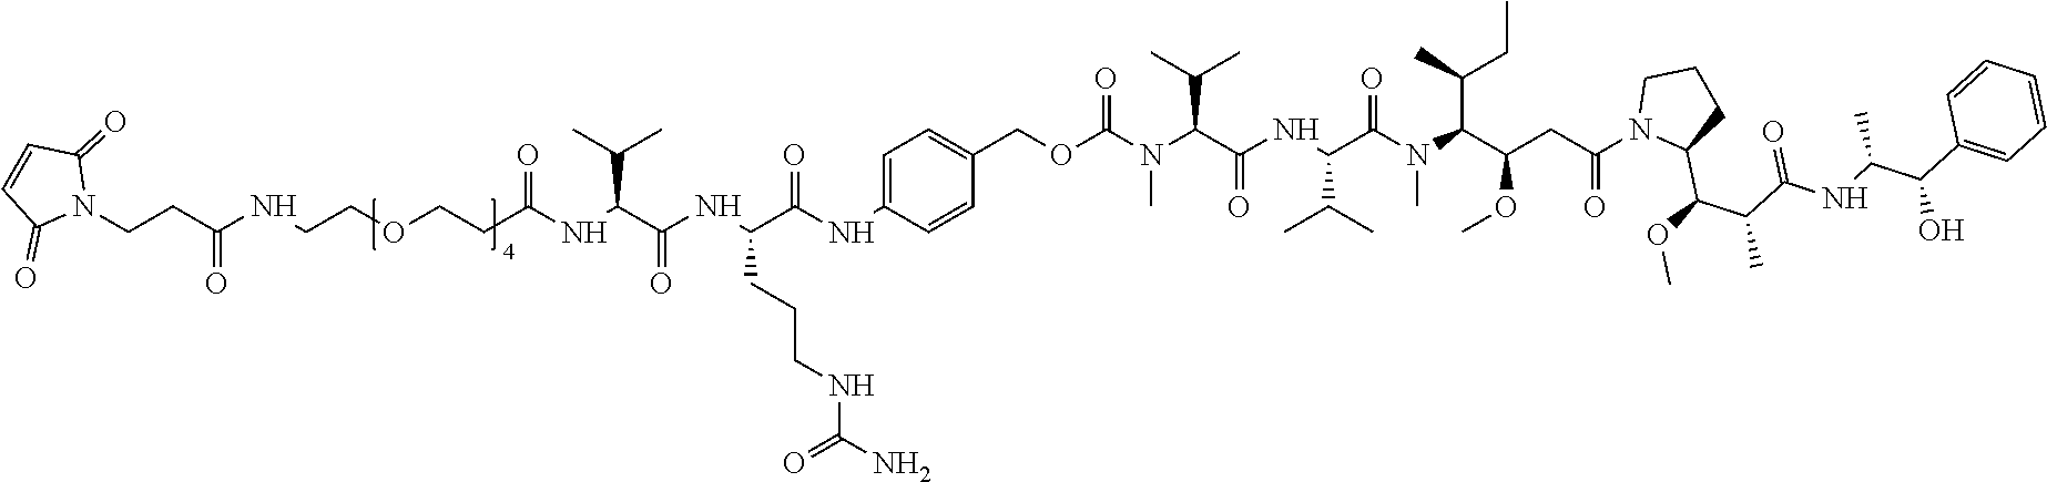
N1(CCC(NCCOCCC(NC(C(NC(C(NC2=CC=C(COC(N(C(C(NC(C(N(C(C(CC(N3C(C(OC)C(C)C(=O)NC(C)C(C4=CC=CC=C4)O)CCC3)=O)OC)C(C)CC)C)=O)C(C)C)=O)C(C)C)C)=O)C=C2)=O)CCCNC(N)=O)=O)C(C)C)=O)=O)C(=O)C=CC1=O
